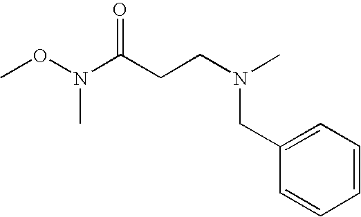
C1=CC=C(CN(CCC(N(OC)C)=O)C)C=C1
